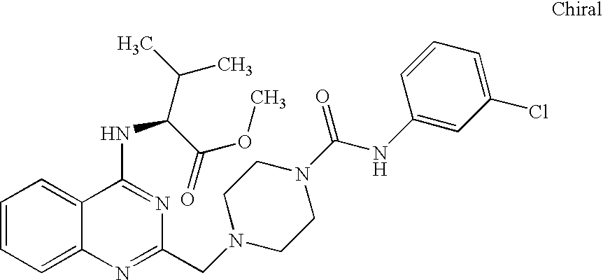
C1=CC=C2C(=C1)C(NC(C(C)C)C(=O)OC)=NC(CN1CCN(C(NC3=CC(Cl)=CC=C3)=O)CC1)=N2
